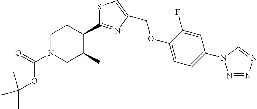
C1N(C(=O)OC(C)(C)C)CC(C)C(C2=NC(COC3=CC=C(N4N=NN=C4)C=C3F)=CS2)C1
